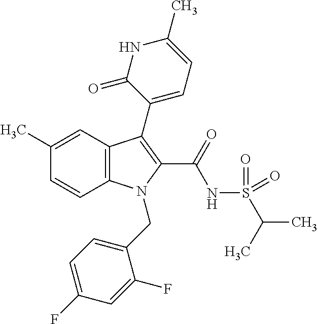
C1(C)=CC2=C(C=C1)N(CC1=CC=C(F)C=C1F)C(C(NS(C(C)C)(=O)=O)=O)=C2C1=CC=C(C)NC1=O
